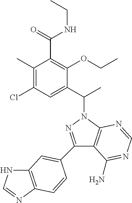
C1(C2=CC3=C(N=CN3)C=C2)=NN(C(C2=CC(Cl)=C(C)C(C(=O)NCC)=C2OCC)C)C2=C1C(N)=NC=N2
